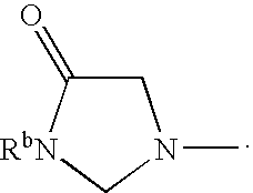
C1C(=O)[RbN]CN1C
